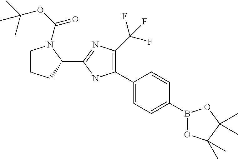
C1(C2=C(C(F)(F)F)N=C(C3N(C(OC(C)(C)C)=O)CCC3)N2)=CC=C(B2OC(C)(C)C(C)(C)O2)C=C1
